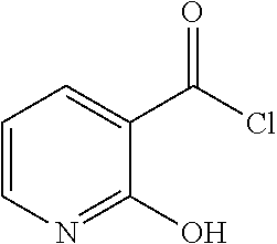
C1=CN=C(O)C(C(Cl)=O)=C1
